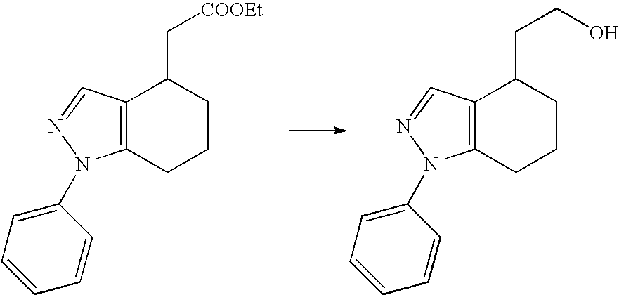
C12=C(CCCC1C[COOEt])N(C1=CC=CC=C1)N=C2.C12=C(CCCC1CCO)N(C1=CC=CC=C1)N=C2
